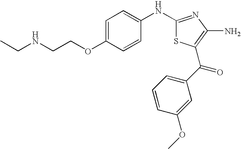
C1(NC2=CC=C(OCCNCC)C=C2)=NC(N)=C(C(C2=CC=CC(OC)=C2)=O)S1
